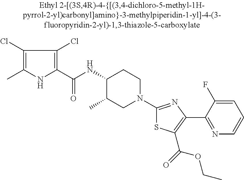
C1(Cl)=C(C)NC(C(=O)NC2C(C)CN(C3=NC(C4=NC=CC=C4F)=C(C(=O)OCC)S3)CC2)=C1Cl
